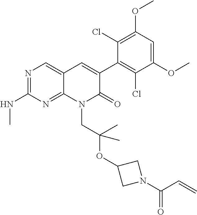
C1(NC)=NC=C2C(=N1)N(CC(OC1CN(C(C=C)=O)C1)(C)C)C(=O)C(C1=C(Cl)C(OC)=CC(OC)=C1Cl)=C2
